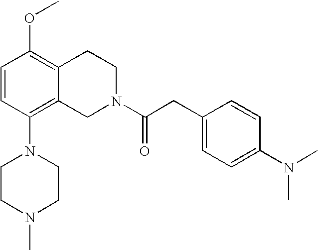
C1=CC(N2CCN(C)CC2)=C2C(=C1OC)CCN(C(CC1=CC=C(N(C)C)C=C1)=O)C2
